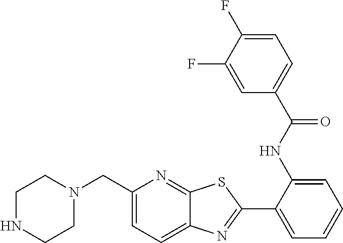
C1(CN2CCNCC2)=CC=C2C(=N1)SC(C1=CC=CC=C1NC(C1=CC=C(F)C(F)=C1)=O)=N2
